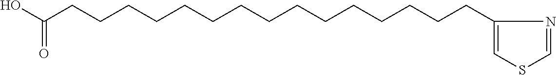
OC(CCCCCCCCCCCCCCCC1=CSC=N1)=O
